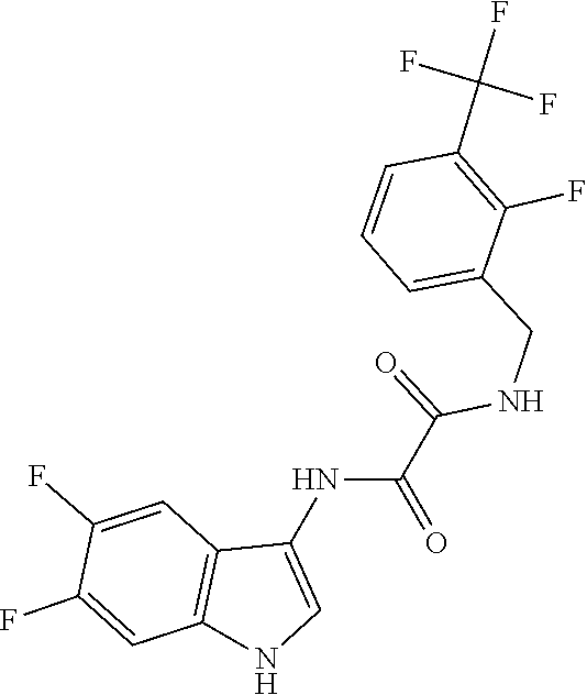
C1=CC(C(F)(F)F)=C(F)C(CNC(C(NC2=CNC3=C2C=C(F)C(F)=C3)=O)=O)=C1
